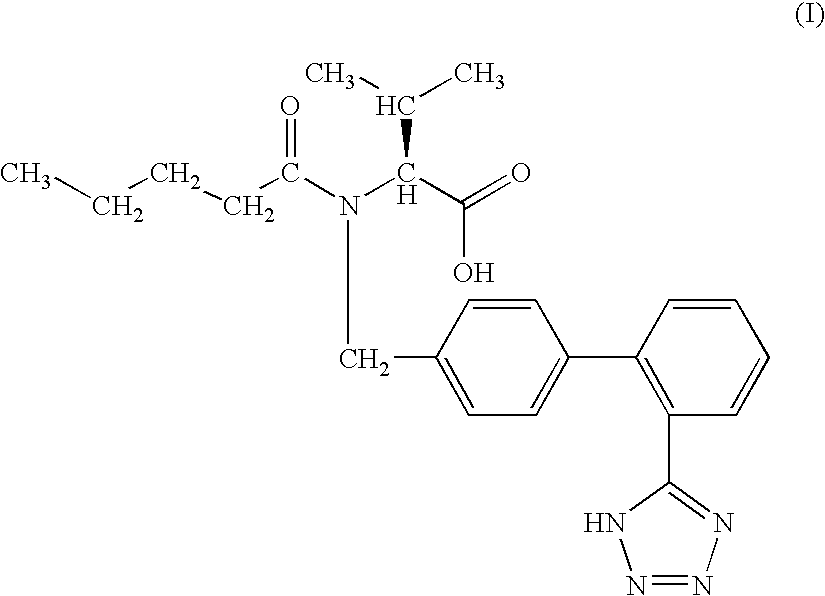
C(CCC(N(C(C(=O)O)C(C)C)CC1=CC=C(C2=C(C3=NN=NN3)C=CC=C2)C=C1)=O)C
